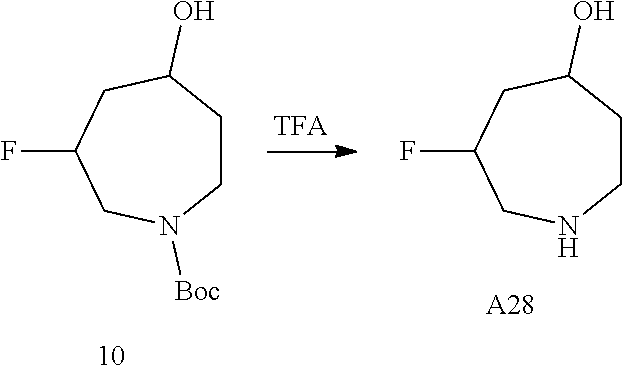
C1CC(O)CC(F)CN1[Boc].C1CC(O)CC(F)CN1.[A28]
